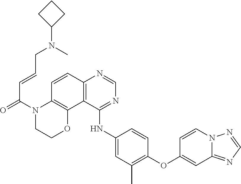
C1=NN2C=CC(OC3=C(C)C=C(NC4=NC=NC5=C4C4=C(C=C5)N(C(C=CCN(C5CCC5)C)=O)CCO4)C=C3)=CC2=N1
